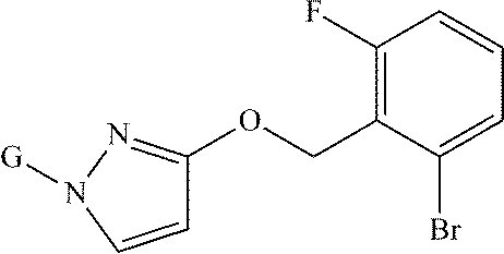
C1=CN([G])N=C1OCC1=C(F)C=CC=C1Br
